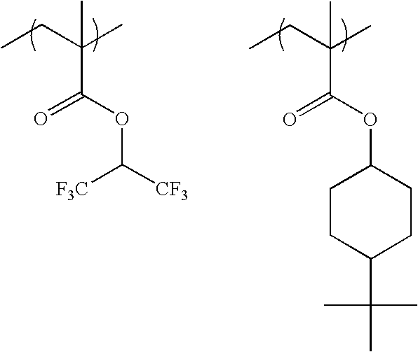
CCC(C)(C(OC([F3C])[CF3])=O)C.CCC(C)(C(=O)OC1CCC(C(C)(C)C)CC1)C
